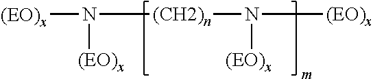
[(EO)x]N([(CH2)n]N([(EO)x])[(EO)x])[(EO)x]
